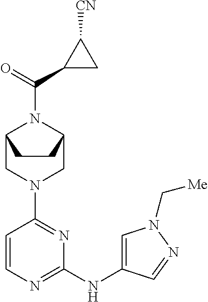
C1=CN=C(NC2=CN(C[Me])N=C2)N=C1N1CC2N(C(C3C([CN])C3)=O)C(C1)CC2
